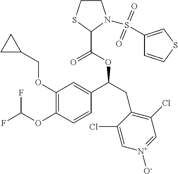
C1(OCC2CC2)=C(OC(F)F)C=CC(C(CC2=C(Cl)C=[N+]([O-])C=C2Cl)OC(=O)C2N(S(C3=CSC=C3)(=O)=O)CCS2)=C1
